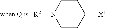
N1([R2])CCC([X1]C)CC1
